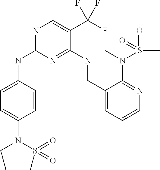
C1=C(NC2=NC=C(C(F)(F)F)C(NCC3=CC=CN=C3N(C)S(=O)(C)=O)=N2)C=CC(N(S(C)(=O)=O)CC)=C1
